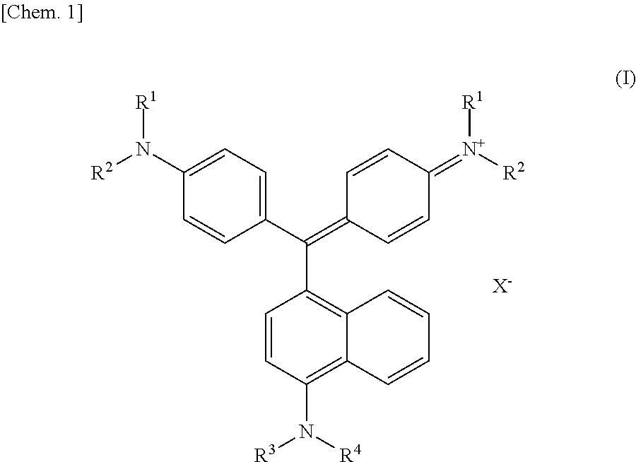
C1=CC(C(=C2C=CC(=[N+]([R1])[R2])C=C2)C2=C3C(=C(N([R3])[R4])C=C2)C=CC=C3)=CC=C1N([R2])[R1].[X-]
